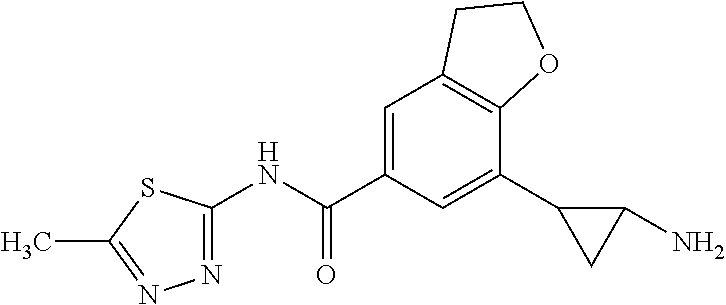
N1=C(NC(C2=CC3=C(C(C4CC4N)=C2)OCC3)=O)SC(C)=N1
